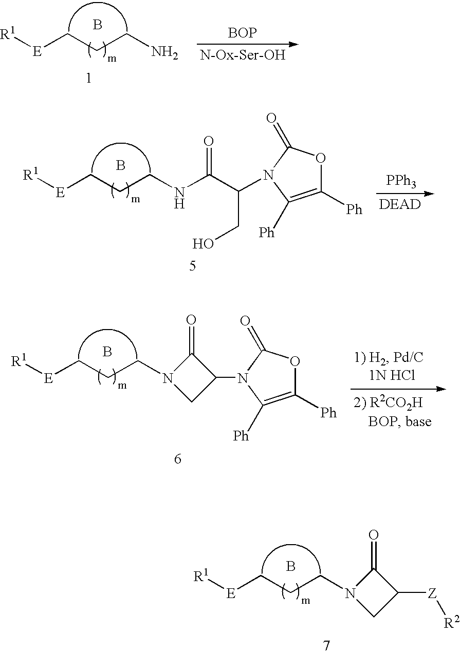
B.[R1][E]CCCNC(C(N1C(=O)OC([Ph])=C1[Ph])CO)=O.[PPh3].[R1][E]CCCN1CC([Z][R2])C1=O.B.[R1][E]CCCN.B.[N-Ox-Ser-OH].[BOP].B.[R1][E]CCCN1CC(N2C(=O)OC([Ph])=C2[Ph])C1=O
